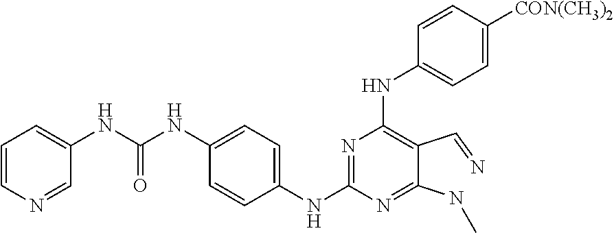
C1=CN=CC(NC(NC2=CC=C(NC3=NC(NC4=CC=C([CON(CH3)2])C=C4)=C(C=N)C(NC)=N3)C=C2)=O)=C1
